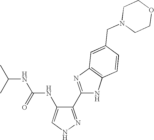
C1(C2=NC3=C(N2)C=CC(CN2CCOCC2)=C3)=NNC=C1NC(NC(C)C)=O
